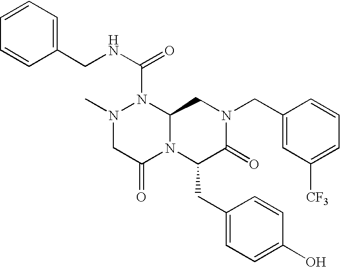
N1(C(NCC2=CC=CC=C2)=O)N(C)CC(=O)N2C1CN(CC1=CC([CF3])=CC=C1)C(=O)C2CC1=CC=C(O)C=C1
